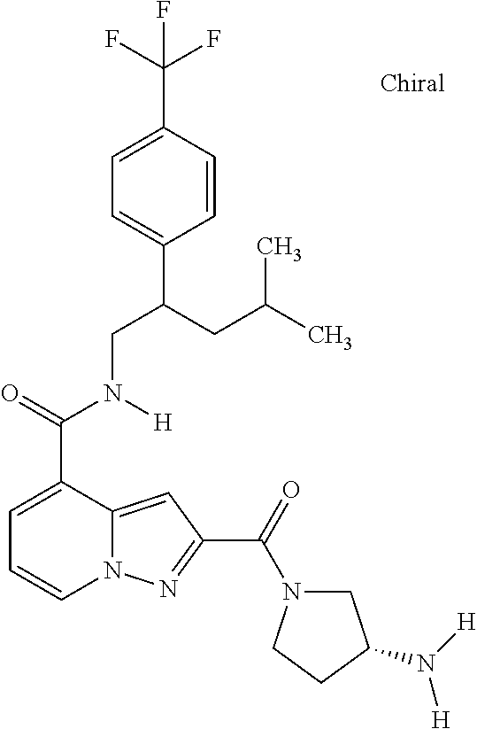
C1=C(C(=O)N(CC(C2=CC=C(C(F)(F)F)C=C2)CC(C)C)[H])C2=CC(C(=O)N3CC(N([H])[H])CC3)=NN2C=C1
